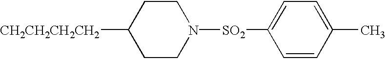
C1CN([SO2]C2=CC=C(C)C=C2)CCC1[CH2CH2CH2CH2]
